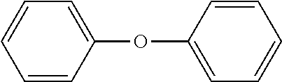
C1=CC=CC(OC2=CC=CC=C2)=C1
